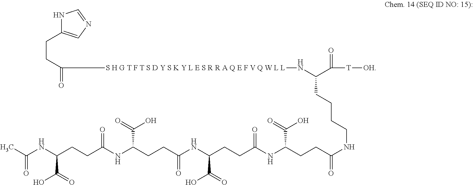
N1C(CCC(=O)[S H G T F T S D Y S K Y L E S R R A Q E F V Q W L L]NC(C([T][OH])=O)CCCCNC(CCC(NC(CCC(NC(CCC(NC(CCC(NC(=O)C)C(O)=O)=O)C(=O)O)=O)C(O)=O)=O)C(O)=O)=O)=CN=C1
